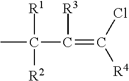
CC([R1])([R2])C([R3])=C(Cl)[R4]
